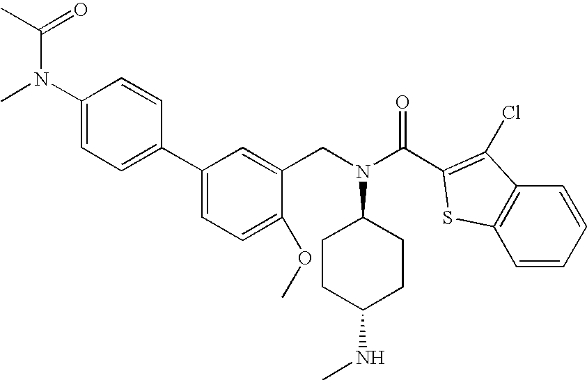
C1(N(C)C(C)=O)=CC=C(C2=CC=C(OC)C(CN(C3CCC(NC)CC3)C(C3=C(Cl)C4=C(S3)C=CC=C4)=O)=C2)C=C1
